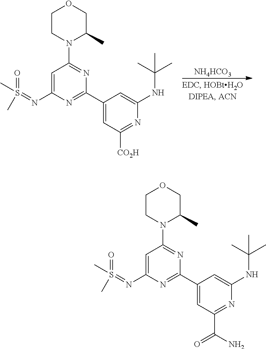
C1CN(C2=NC(C3=CC([CO2H])=NC(NC(C)(C)C)=C3)=NC(N=S(=O)(C)C)=C2)C(C)CO1.[NH4HCO3].C1CN(C2=NC(C3=CC(C(N)=O)=NC(NC(C)(C)C)=C3)=NC(N=S(=O)(C)C)=C2)C(C)CO1
